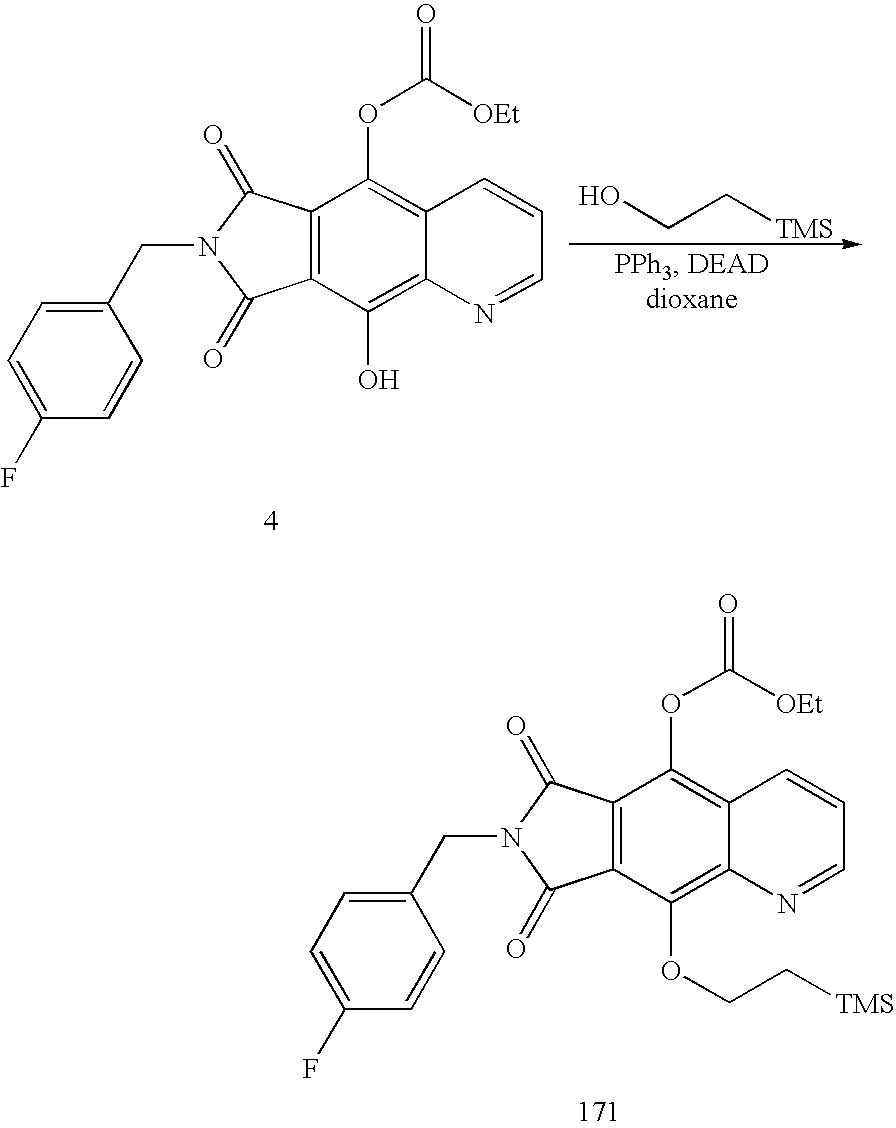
OCC[TMS].C1(F)=CC=C(CN2C(=O)C3=C(C2=O)C(OC([OEt])=O)=C2C(=C3O)N=CC=C2)C=C1.C1(F)=CC=C(CN2C(=O)C3=C(C2=O)C(OC([OEt])=O)=C2C(=C3OCC[TMS])N=CC=C2)C=C1
